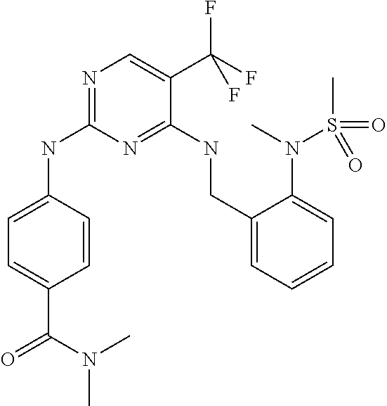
N(C1=NC=C(C(F)(F)F)C(NCC2=CC=CC=C2N(S(=O)(C)=O)C)=N1)C1=CC=C(C(=O)N(C)C)C=C1
